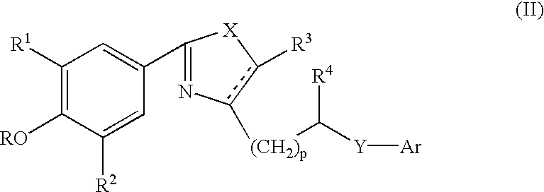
C1([R1])=C([RO])C([R2])=CC(C2=Nc([(CH2)p]C([Y][Ar])[R4])c([R3])[X]2)=C1
